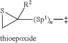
C1([(Sp1)n]C)([R2])SC1
